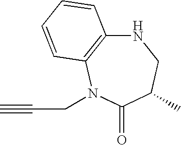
N1C2=C(N(CC#C)C(=O)C(C)C1)C=CC=C2
